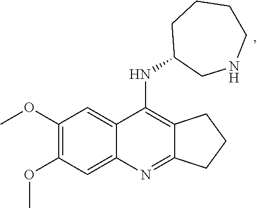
C12=C(NC3CNCCCC3)C3=CC(OC)=C(OC)C=C3N=C1CCC2
